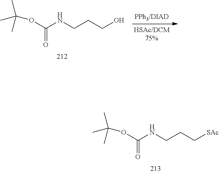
C(CNC(=O)OC(C)(C)C)C[SAc].C(CNC(=O)OC(C)(C)C)CO
